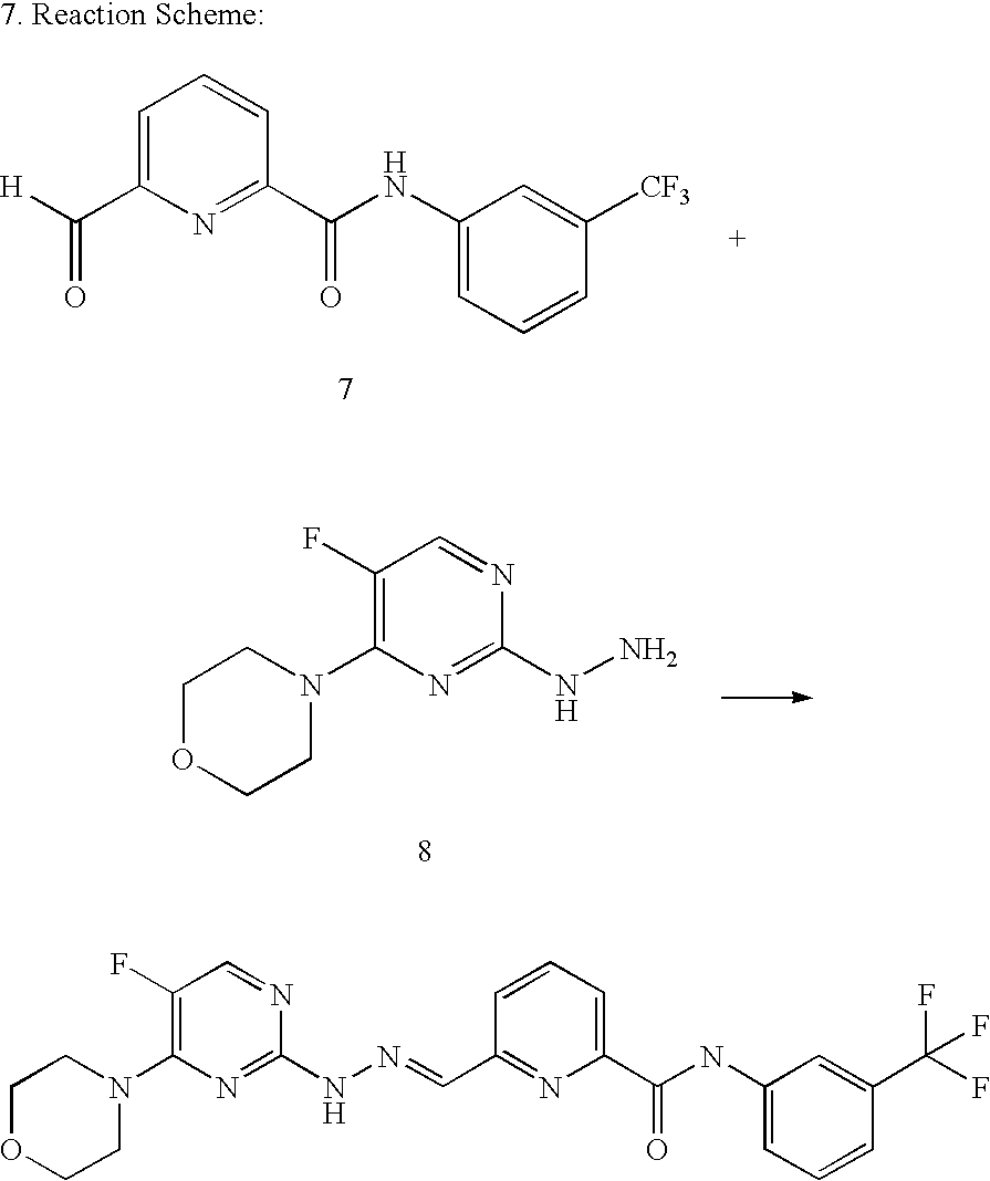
C1(F)=C(N2CCOCC2)N=C(NN)N=C1.C1=C(C([H])=O)N=C(C(NC2=CC=CC([CF3])=C2)=O)C=C1.C1OCCN(C2=C(F)C=NC(NN=CC3=NC(C(=O)NC4=CC=CC(C(F)(F)F)=C4)=CC=C3)=N2)C1
